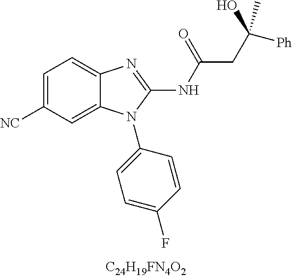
C1=C([CN])C=C2C(=C1)N=C(NC(=O)CC([Ph])(O)C)N2C1=CC=C(F)C=C1
